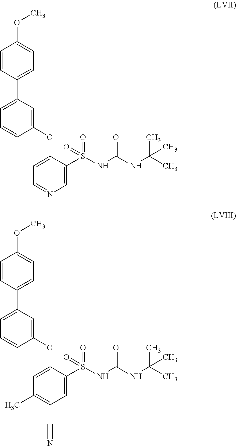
C1=C(C2=CC=C(OC)C=C2)C=C(OC2=CC=NC=C2S(NC(NC(C)(C)C)=O)(=O)=O)C=C1.C1=C(C2=CC=C(OC)C=C2)C=C(OC2=CC(C)=C(C#N)C=C2S(NC(NC(C)(C)C)=O)(=O)=O)C=C1
